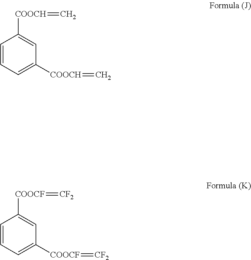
C1=CC=C([COOCH]=C)C=C1[COOCH]=C.C1=CC=C([COOCF]=[CF2])C=C1[COOCF]=[CF2]
